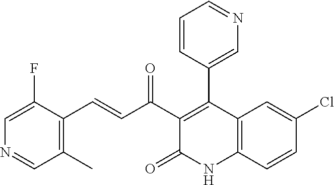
C1=C(Cl)C=CC2=C1C(C1=CN=CC=C1)=C(C(C=CC1=C(C)C=NC=C1F)=O)C(=O)N2
